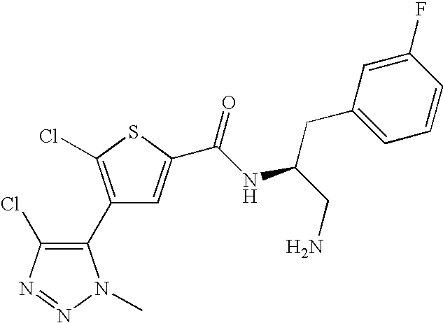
C1(C2=C(Cl)SC(C(=O)NC(CN)CC3=CC=CC(F)=C3)=C2)=C(Cl)N=NN1C
